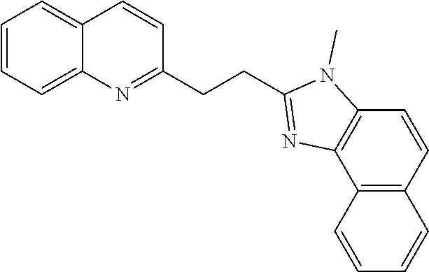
C1=CC=C2C(=C1)C=CC(CCC1=NC3=C(N1C)C=CC1=C3C=CC=C1)=N2
